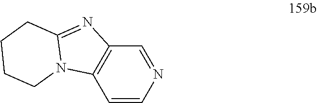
C1=CN=CC2=C1N1C(=N2)CCCC1
